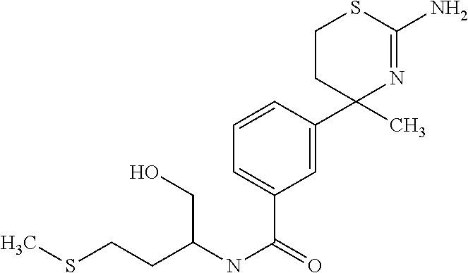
C1=CC(C2(C)N=C(N)SCC2)=CC(C(NC(CCSC)CO)=O)=C1
